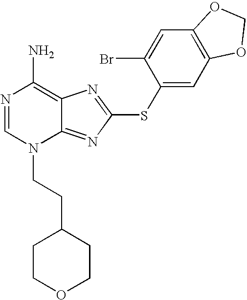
N1=CN(CCC2CCOCC2)C2=NC(SC3=CC4=C(C=C3Br)OCO4)=NC2=C1N
